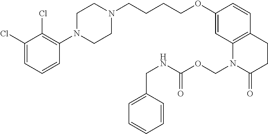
C1(Cl)=CC=CC(N2CCN(CCCCOC3=CC4=C(C=C3)CCC(=O)N4COC(NCC3=CC=CC=C3)=O)CC2)=C1Cl
